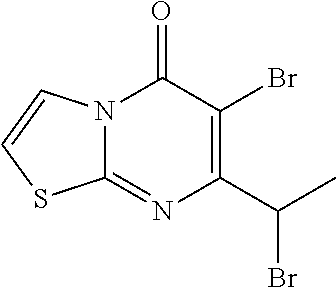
N12C(=NC(C(C)Br)=C(Br)C1=O)SC=C2
